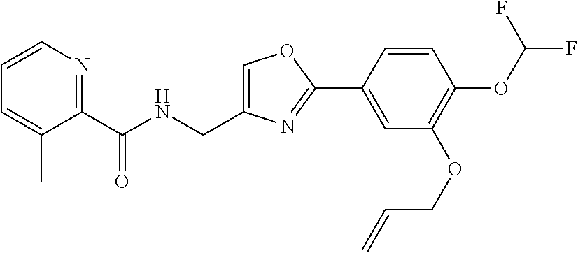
C1=C(CNC(C2=NC=CC=C2C)=O)N=C(C2=CC(OCC=C)=C(OC(F)F)C=C2)O1
